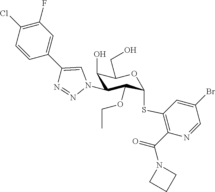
C1=CC(C2=CN(C3C(O)C(CO)OC(SC4=C(C(=O)N5CCC5)N=CC(Br)=C4)C3OCC)N=N2)=CC(F)=C1Cl
